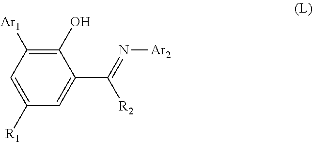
C1=C([R1])C=C(C(=N[Ar2])[R2])C(O)=C1[Ar1]
